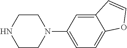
C1CN(C2=CC=C3C(=C2)C=CO3)CCN1
